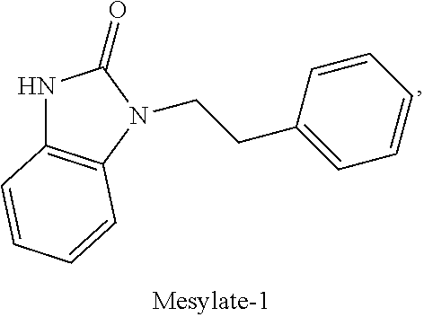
N1C2=C(N(CCC3=CC=CC=C3)C1=O)C=CC=C2
